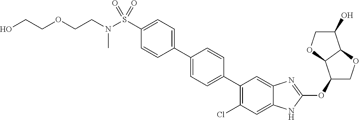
S(C1=CC=C(C2=CC=C(C3=C(Cl)C=C4C(=C3)N=C(OC3COC5C3OCC5O)N4)C=C2)C=C1)(N(CCOCCO)C)(=O)=O
